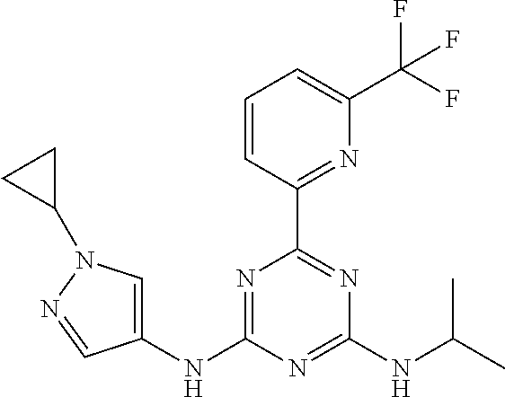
C1(NC2=NC(C3=NC(C(F)(F)F)=CC=C3)=NC(NC(C)C)=N2)=CN(C2CC2)N=C1
